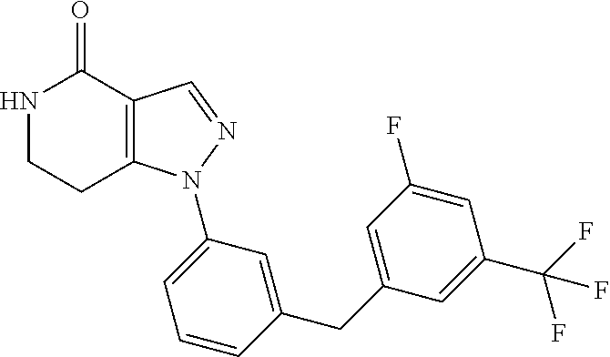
C12=C(C=NN1C1=CC=CC(CC3=CC(F)=CC(C(F)(F)F)=C3)=C1)C(=O)NCC2
